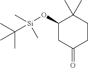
C1(O[Si](C(C)(C)C)(C)C)CC(=O)CCC1(C)C
